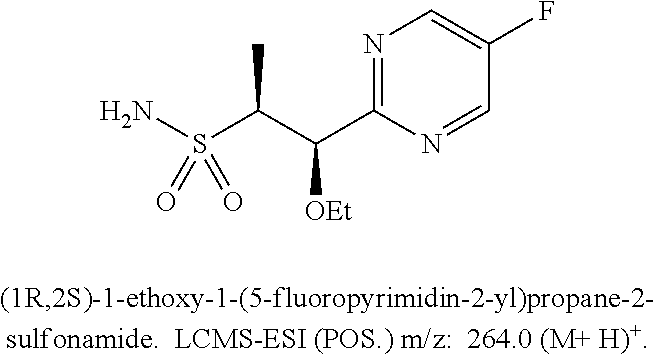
NS(C(C(C1=NC=C(F)C=N1)[OEt])C)(=O)=O
